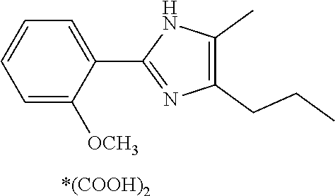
C1(C)=C(CCC)N=C(C2=CC=CC=C2[OCH3])N1.[*(COOH)2]
